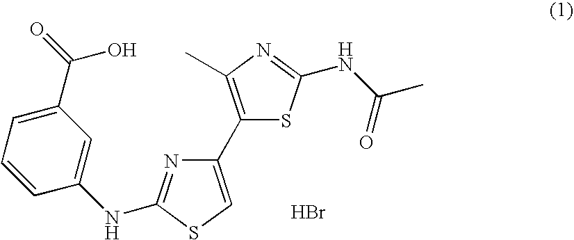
C1(C(=O)O)=CC=CC(NC2=NC(C3=C(C)N=C(NC(C)=O)S3)=CS2)=C1.Br
